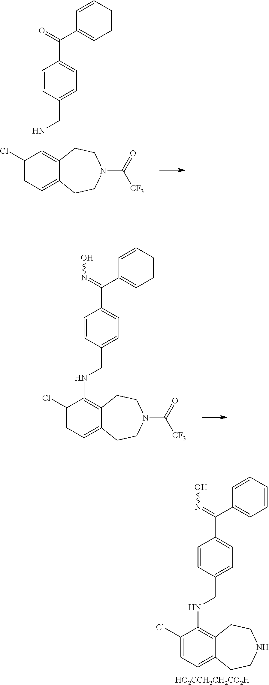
C1(Cl)=CC=C2C(=C1NCC1=CC=C(C(C3=CC=CC=C3)=NO)C=C1)CCNCC2.[HO2CCH2CH2CO2H].C1(Cl)=CC=C2C(=C1NCC1=CC=C(C(C3=CC=CC=C3)=O)C=C1)CCN(C(=O)[CF3])CC2.C1(Cl)=CC=C2C(=C1NCC1=CC=C(C(C3=CC=CC=C3)=NO)C=C1)CCN(C(=O)[CF3])CC2
